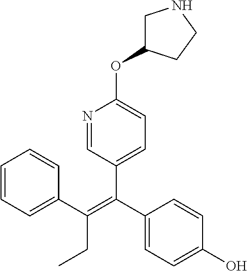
C1=CC=C(C(CC)=C(C2=CC=C(OC3CNCC3)N=C2)C2=CC=C(O)C=C2)C=C1
